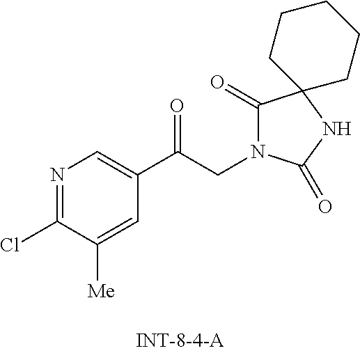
N1=C(Cl)C([Me])=CC(C(CN2C(=O)C3(NC2=O)CCCCC3)=O)=C1
